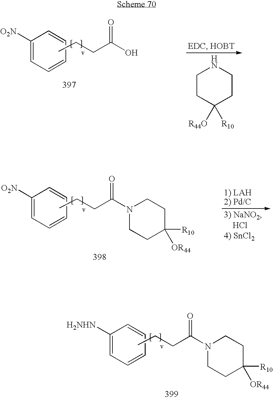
C1([O2N])=CC=CC=C1.CCCC(O)=O.C1CC([R44O])([R10])CCN1.C1([O2N])=CC=CC=C1.CCCC(N1CCC([R10])([OR44])CC1)=O.C1([H2NHN])=CC=CC=C1.CCCC(N1CCC([R10])([OR44])CC1)=O
